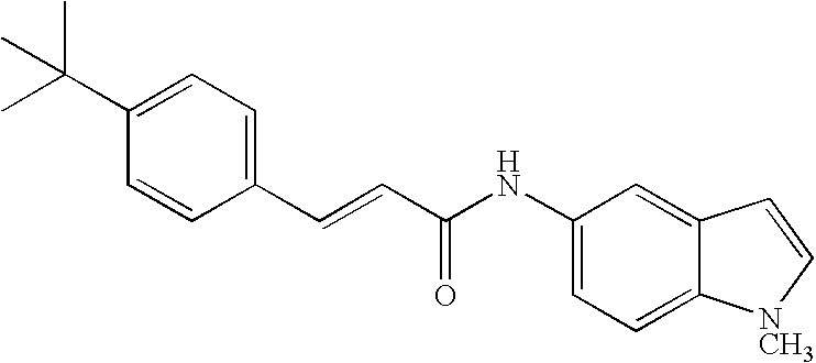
CC(C1=CC=C(C=CC(NC2=CC=C3C(=C2)C=C[NCH3]3)=O)C=C1)(C)C
